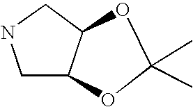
C1C2C(CN1)OC(C)(C)O2
